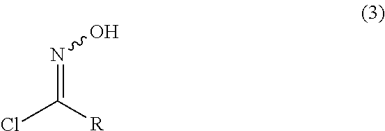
N(=C([R])Cl)O
